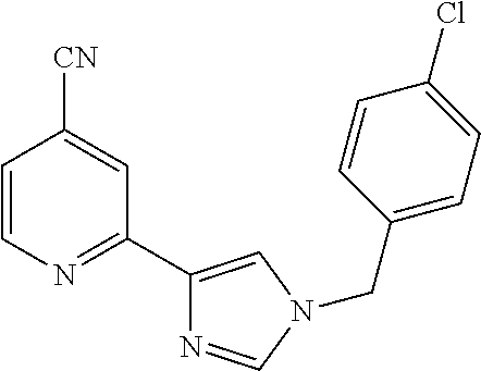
C1=CN=C(C2=CN(CC3=CC=C(Cl)C=C3)C=N2)C=C1[CN]
